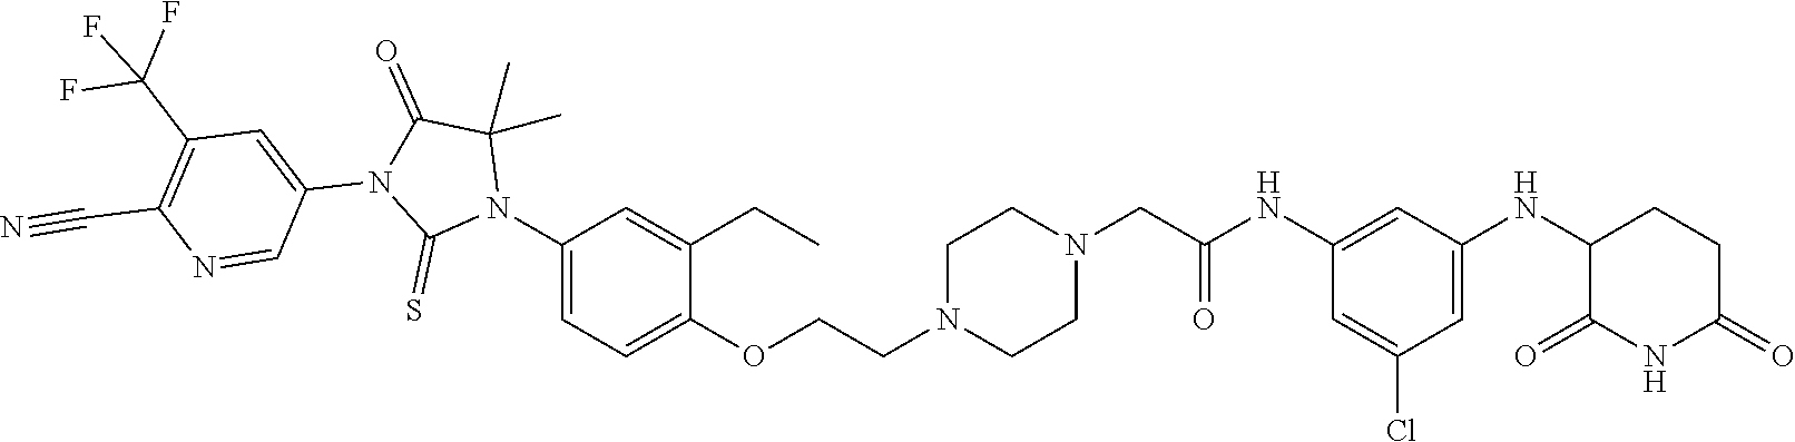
C1=C(Cl)C=C(NC2C(=O)NC(=O)CC2)C=C1NC(CN1CCN(CCOC2=CC=C(N3C(C)(C)C(=O)N(C4=CC(C(F)(F)F)=C(C#N)N=C4)C3=S)C=C2CC)CC1)=O
